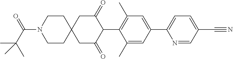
C1(C)=CC(C2=CC=C(C#N)C=N2)=CC(C)=C1C1C(=O)CC2(CC1=O)CCN(C(C(C)(C)C)=O)CC2
